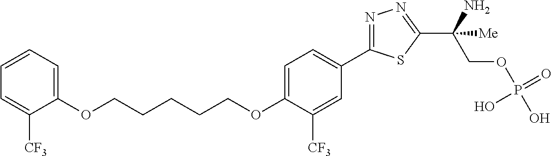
C(CCCCOC1=CC=C(C2=NN=C(C(COP(O)(=O)O)(N)[Me])S2)C=C1[CF3])OC1=CC=CC=C1[CF3]
